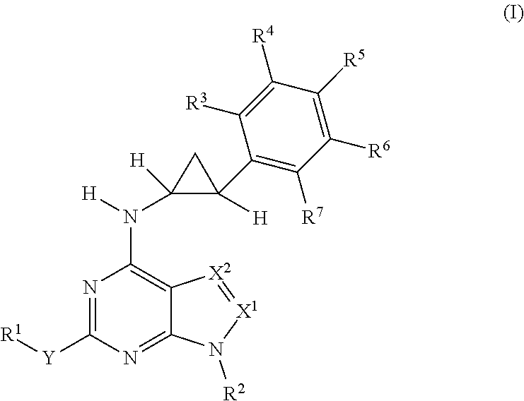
C1([R3])=C([R4])C([R5])=C([R6])C([R7])=C1C1([H])C(N(C2=C3C(=NC([Y][R1])=N2)N([R2])[X1]=[X2]3)[H])([H])C1
